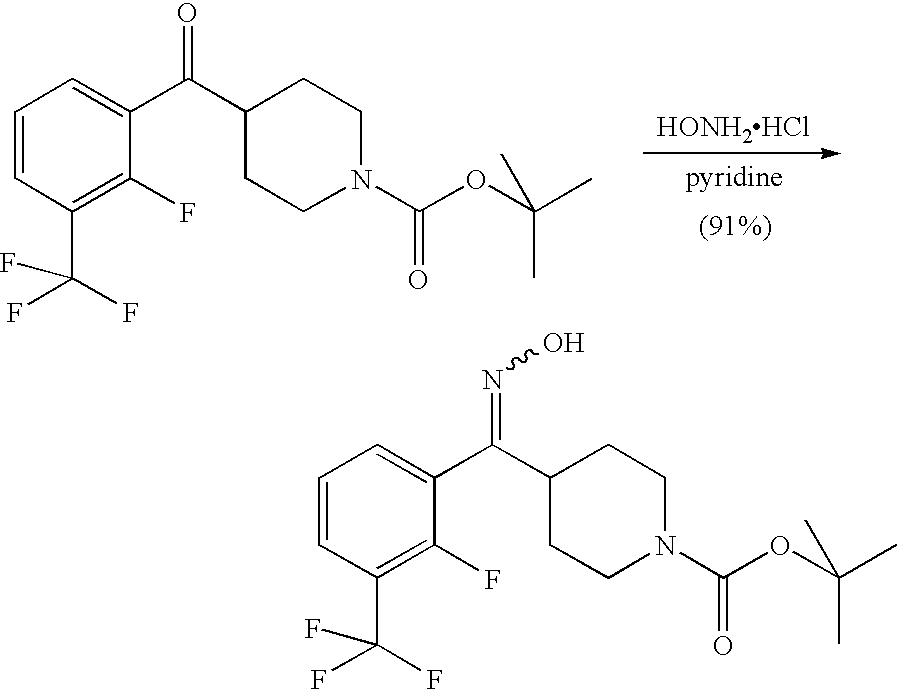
C1=CC(C(F)(F)F)=C(F)C(C(C2CCN(C(OC(C)(C)C)=O)CC2)=O)=C1.[HONH2HCl].C1=CC(C(F)(F)F)=C(F)C(C(C2CCN(C(OC(C)(C)C)=O)CC2)=NO)=C1
